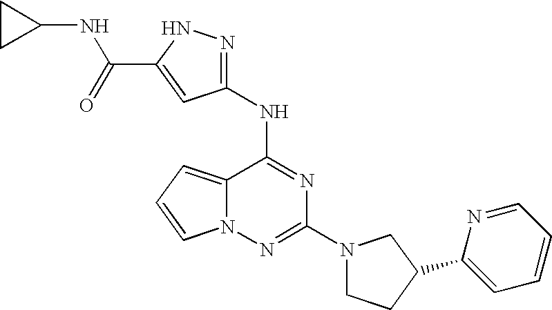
C12=CC=CN1N=C(N1CCC(C3=CC=CC=N3)C1)N=C2NC1=NNC(C(NC2CC2)=O)=C1
